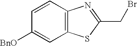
C12=C(C=CC([BnO])=C1)N=C(CBr)S2
